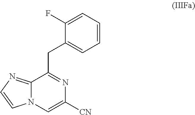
C1=C([CN])N=C(CC2=CC=CC=C2F)C2=NC=CN12
